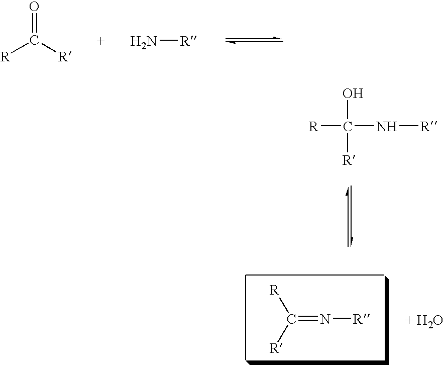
[R]C([R])=O.N[R].[R]C(N[R])(O)[R].C(=N[R])([R])[R]
